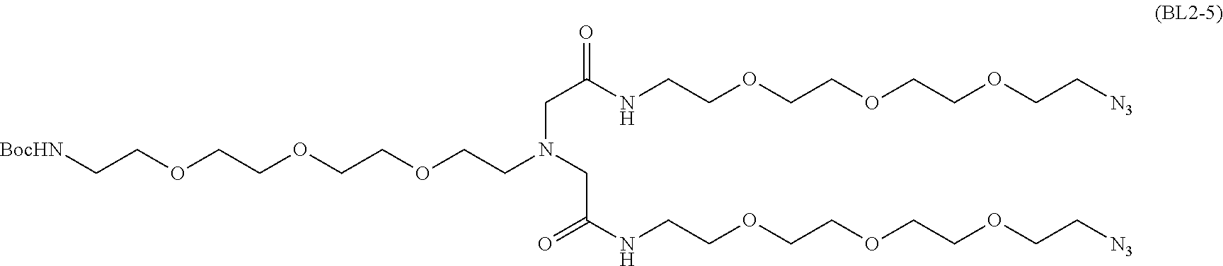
[BocHN]CCOCCOCCOCCN(CC(NCCOCCOCCOCC[N3])=O)CC(=O)NCCOCCOCCOCC[N3]
